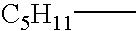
[C5H11]C
